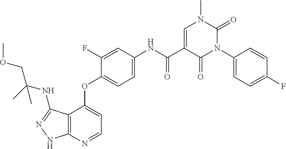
C12=C(N=CC=C1OC1=CC=C(NC(C3=CN(C)C(=O)N(C4=CC=C(F)C=C4)C3=O)=O)C=C1F)NN=C2NC(COC)(C)C
